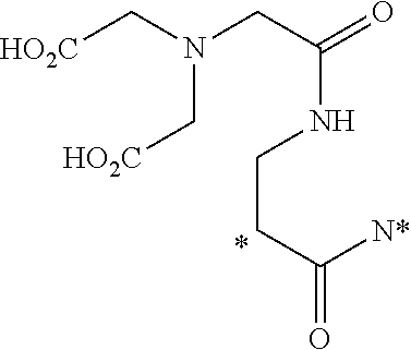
[HO2C]CN(CC(=O)NCCC(=O)[N*])C[HO2C]
